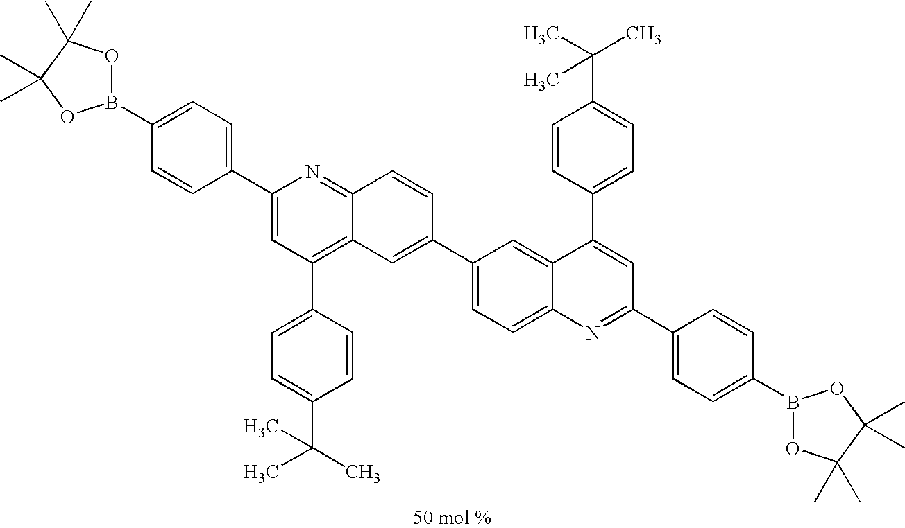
B1(C2=CC=C(C3=CC(C4=CC=C(C(C)(C)C)C=C4)=C4C(=N3)C=CC(C3=CC=C5C(=C3)C(C3=CC=C(C(C)(C)C)C=C3)=CC(C3=CC=C(B6OC(C)(C)C(C)(C)O6)C=C3)=N5)=C4)C=C2)OC(C)(C)C(C)(C)O1
